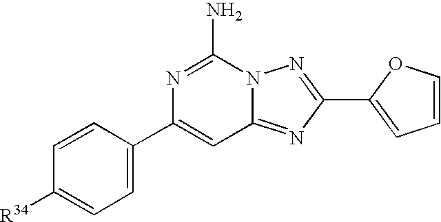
C1=CC(C2=CC3=NC(C4=CC=CO4)=NN3C(N)=N2)=CC=C1[R34]
